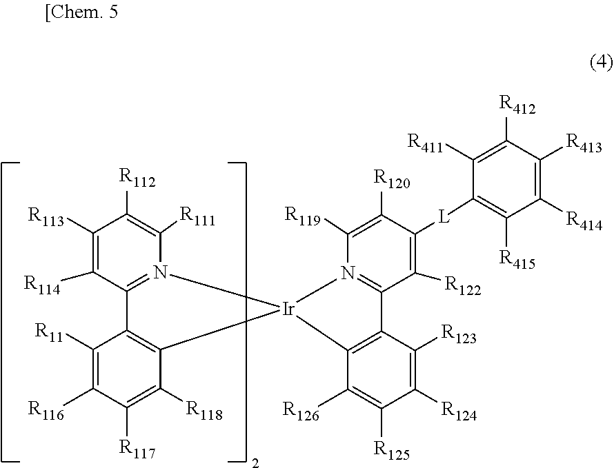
C1([R124])=C([R123])C2=C(C([R126])=C1[R125])[Ir]1(N3=C2C([R122])=C([L]C2=C([R415])C([R414])=C([R413])C([R412])=C2[R411])C([R120])=C3[R119])C2=C(C([R11])=C([R116])C([R117])=C2[R118])C2=N1C([R111])=C([R112])C([R113])=C2[R114]
